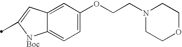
C12=CC(OCCN3CCOCC3)=CC=C1[NBoc]C(C)=C2
